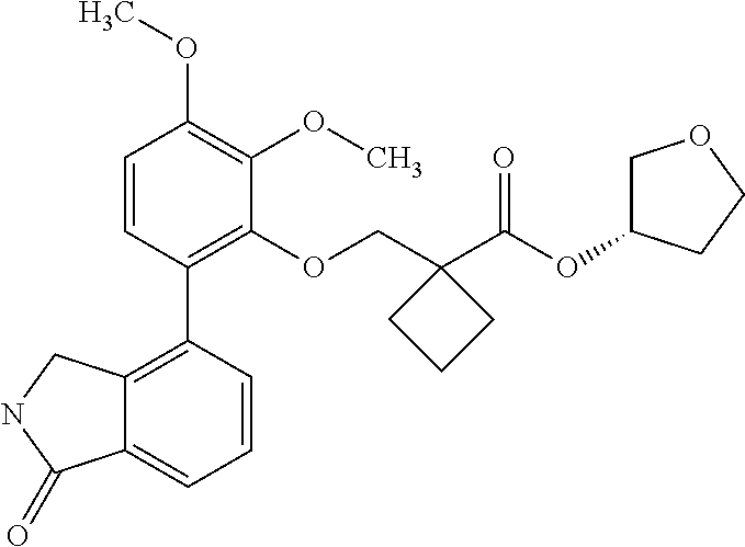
C1=CC(C2=C3C(=CC=C2)C(=O)NC3)=C(OCC2(C(OC3COCC3)=O)CCC2)C(OC)=C1OC
